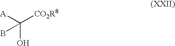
OC([CO2R8])([A])B
